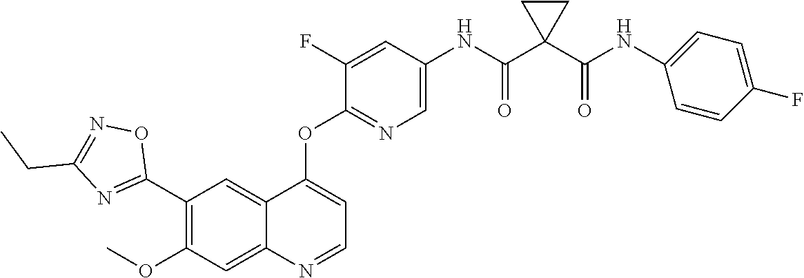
C1(OC)=C(C2=NC(CC)=NO2)C=C2C(=C1)N=CC=C2OC1=NC=C(NC(C2(C(NC3=CC=C(F)C=C3)=O)CC2)=O)C=C1F
